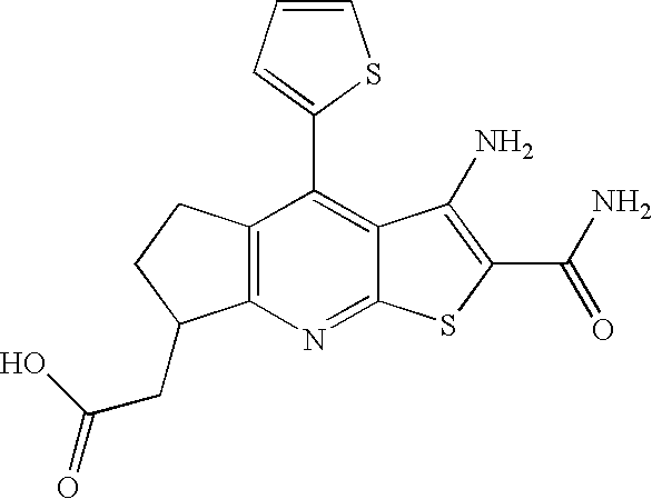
C12=C(C(C3=CC=CS3)=C3C(=N1)SC(C(N)=O)=C3N)CCC2CC(=O)O
